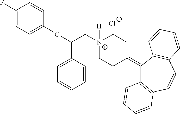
C1(F)=CC=C(OC(C[N+]2([H])CCC(=C3C4=C(C=CC5=C3C=CC=C5)C=CC=C4)CC2)C2=CC=CC=C2)C=C1.[Cl-]
